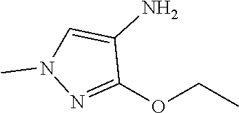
C1(OCC)=NN(C)C=C1N
